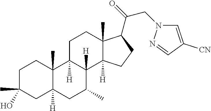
C1C(C)(O)CC2([H])C(C)(C1)C1([H])C([H])(C(C)C2)C2([H])C(C)(CC1)C(C(=O)CN1C=C([CN])C=N1)CC2
